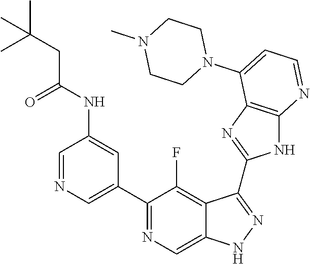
C1=NC=C(C2=NC=C3C(=C2F)C(C2=NC4=C(N2)N=CC=C4N2CCN(C)CC2)=NN3)C=C1NC(CC(C)(C)C)=O
